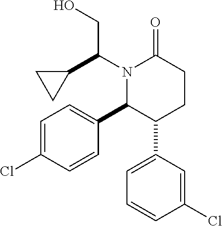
C1=C(Cl)C=CC(C2C(C3=CC=CC(Cl)=C3)CCC(=O)N2C(C2CC2)CO)=C1
